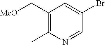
BrC1=CC(C[MeO])=C(C)N=C1
